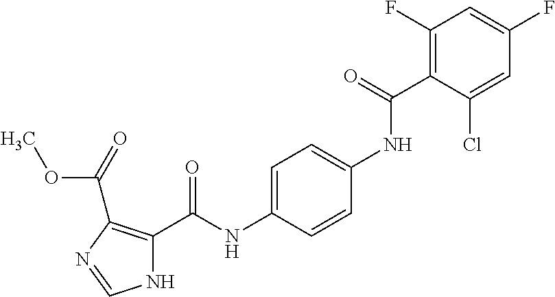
N1C(C(NC2=CC=C(NC(C3=C(F)C=C(F)C=C3Cl)=O)C=C2)=O)=C(C(=O)OC)N=C1
